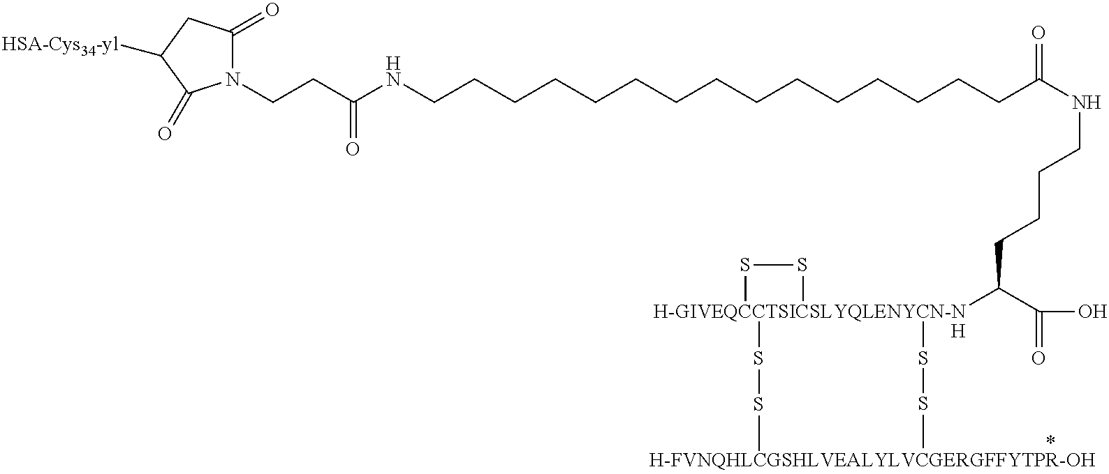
C(CC(NCCCCCCCCCCCCCCCC(NCCCCC([H-GIVEQCCTSICSLYQLENYCN-NH]1(SSC)(SSC)SS1)C(O)=O)=O)=O)N1C(=O)CC([HSA-Cys34-yl])C1=O
